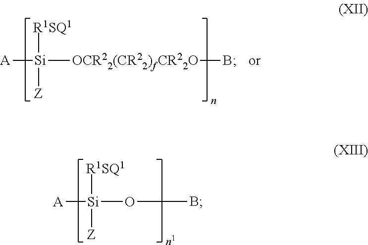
[A][Si]([R1SQ1])([Z])[OCR22(CR22)fCR22O]B.[A][Si]([R1SQ1])([Z])OB
